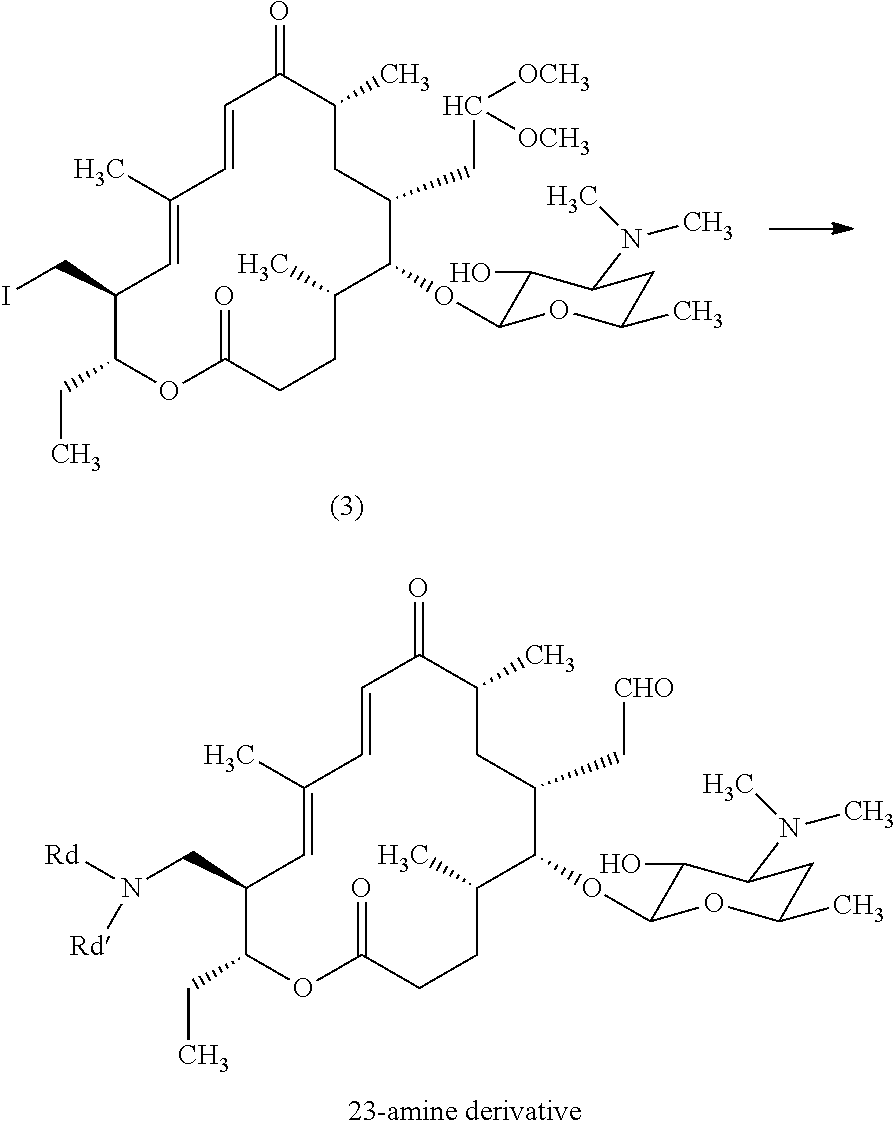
C1(CC)C(CI)C=C(C)C=CC(=O)C(C)CC(CC([OCH3])[OCH3])C(OC2C(O)C(N(C)C)CC(C)O2)C(C)CCC(=O)O1.C1(CC)C(CN([Rd])[Rd])C=C(C)C=CC(=O)C(C)CC(C[CHO])C(OC2C(O)C(N(C)C)CC(C)O2)C(C)CCC(=O)O1
